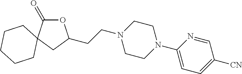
C(CN1CCN(C2=CC=C([CN])C=N2)CC1)C1OC(=O)C2(C1)CCCCC2
